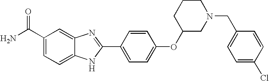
C12=CC(C(=O)N)=CC=C1NC(C1=CC=C(OC3CN(CC4=CC=C(Cl)C=C4)CCC3)C=C1)=N2
